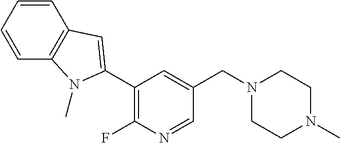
C1=CC=CC2=C1N(C)C(C1=C(F)N=CC(CN3CCN(C)CC3)=C1)=C2
